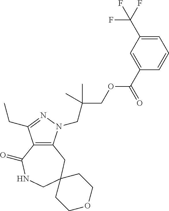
C12=C(N(CC(COC(C3=CC(C(F)(F)F)=CC=C3)=O)(C)C)N=C1CC)CC1(CNC2=O)CCOCC1
